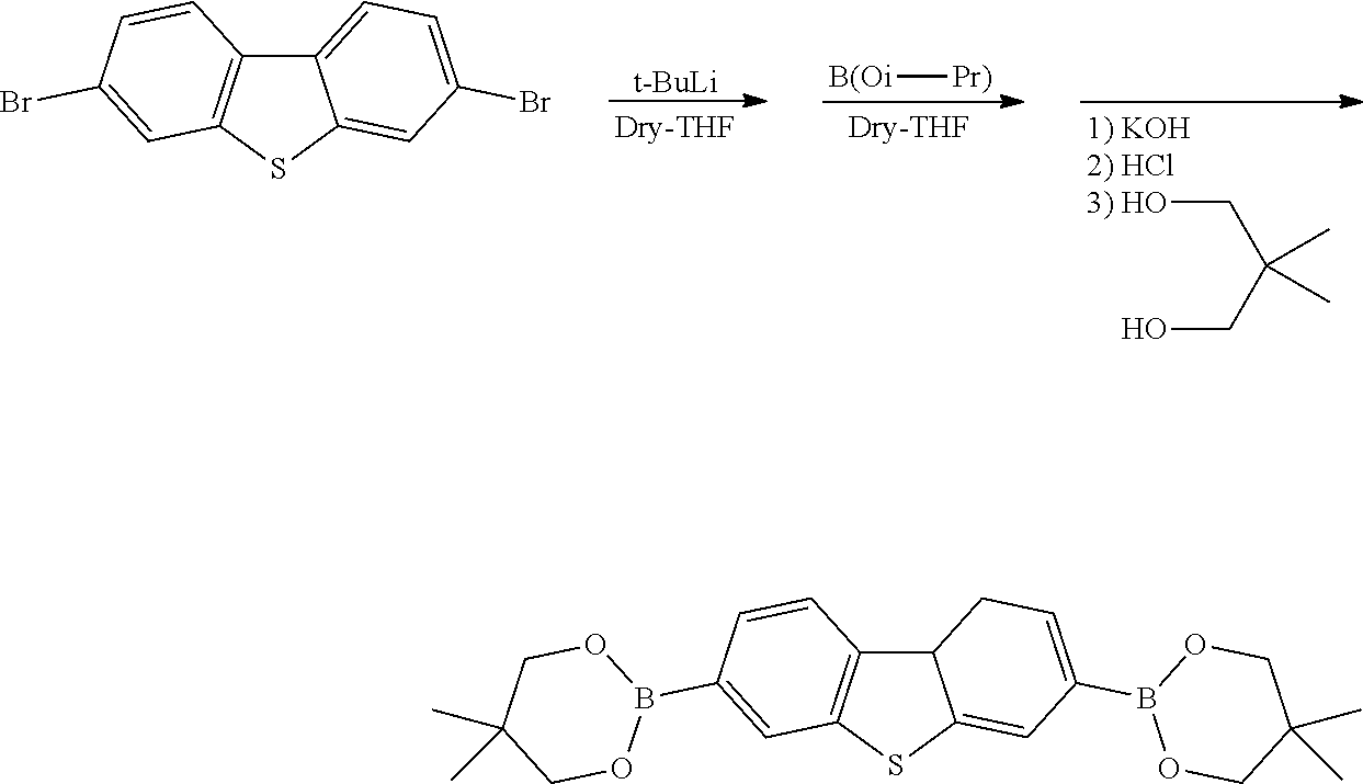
[t-BuLi].OCC(CO)(C)C.[B(Oi][Pr)].C12=CC=C(Br)C=C1SC1=C2C=CC(Br)=C1.C12C3=C(SC1=CC(B1OCC(C)(C)CO1)=CC2)C=C(B1OCC(C)(C)CO1)C=C3
